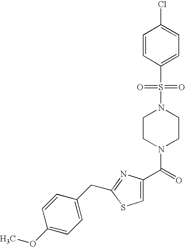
C1=C(C(N2CCN(S(C3=CC=C(Cl)C=C3)(=O)=O)CC2)=O)N=C(CC2=CC=C(OC)C=C2)S1
